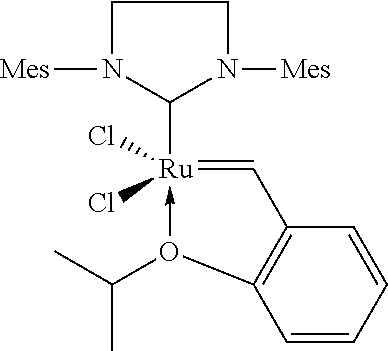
C1N([Mes])C([Ru]2(Cl)(Cl)-O(C(C)C)C3=C(C=2)C=CC=C3)N([Mes])C1
